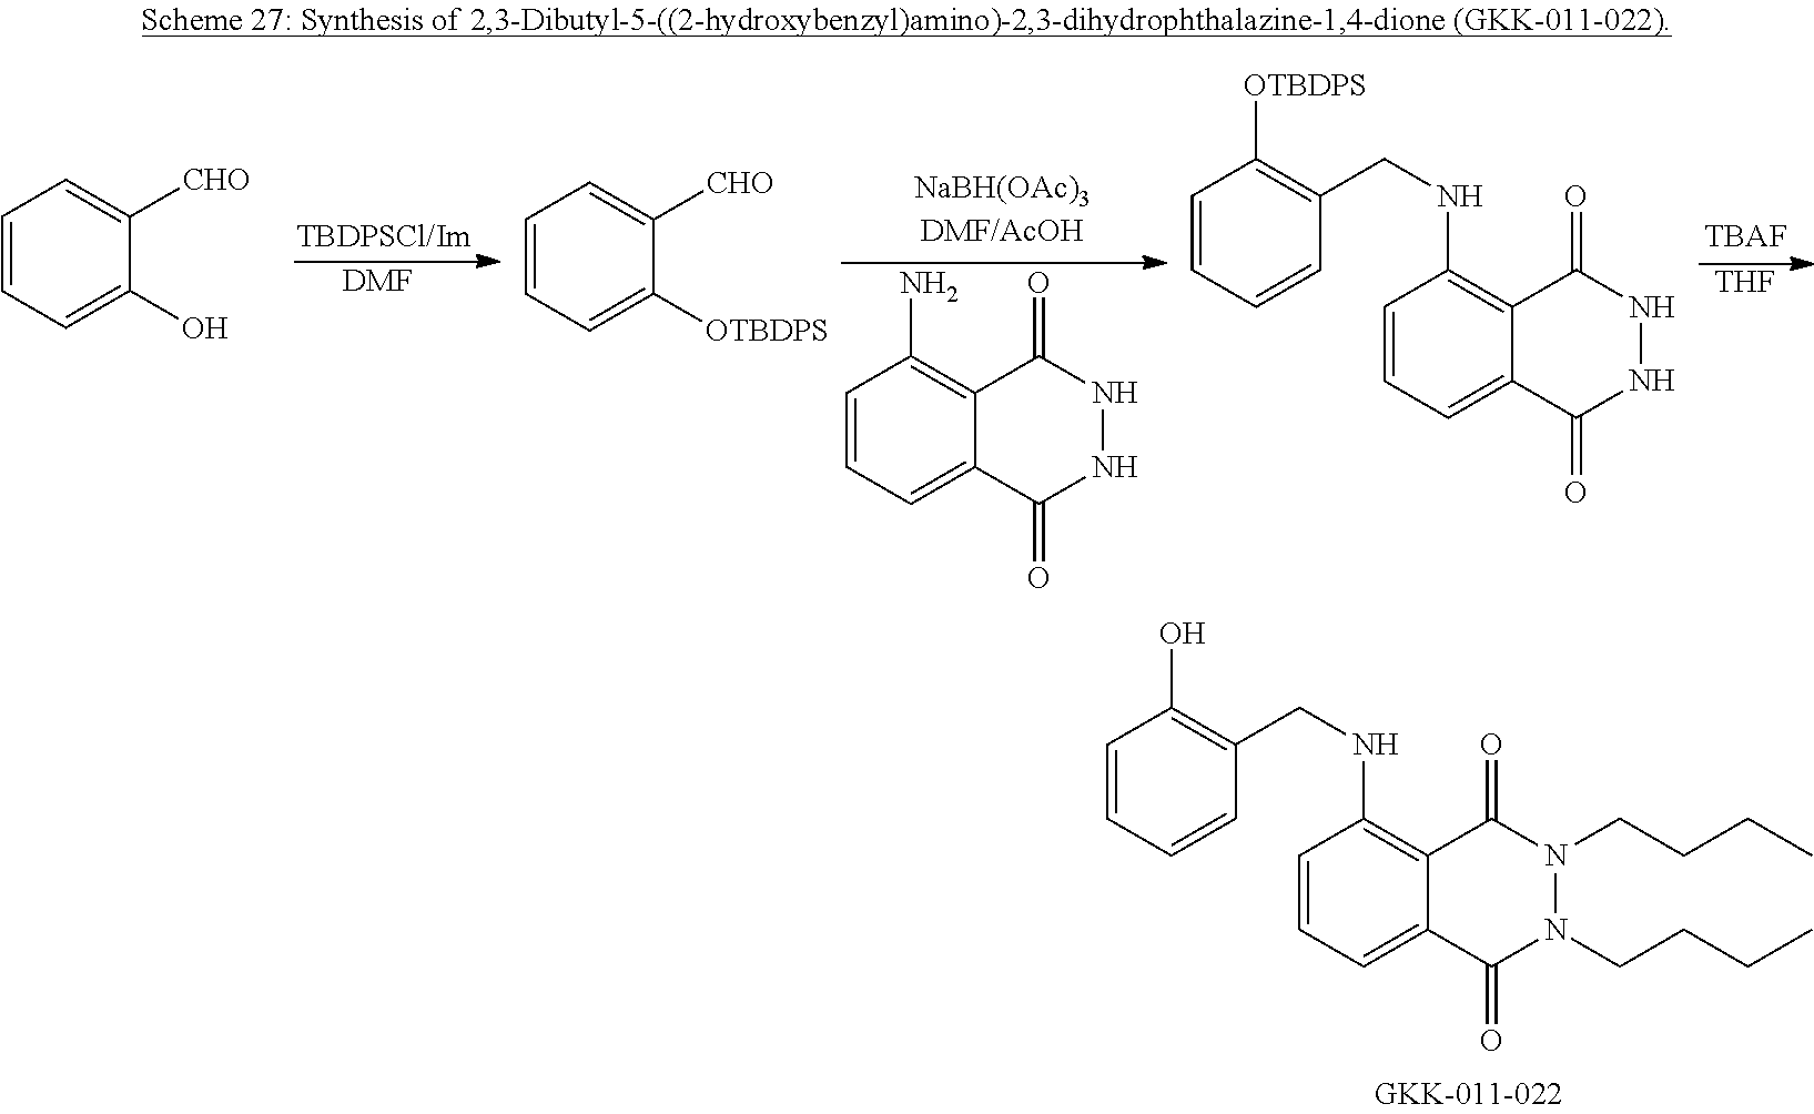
C1=CC=CC(CNC2=C3C(=CC=C2)C(=O)N(CCCC)N(CCCC)C3=O)=C1O.C1=CC=C(O)C([CHO])=C1.C1=CC=C2C(=C1N)C(=O)NNC2=O.[TBAF].[THF].C1=CC=C([OTBDPS])C([CHO])=C1.C1=CC=CC(CNC2=C3C(=CC=C2)C(=O)NNC3=O)=C1[OTBDPS].[DMF]
